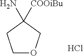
C1OCC(N)([COOiBu])C1.Cl
